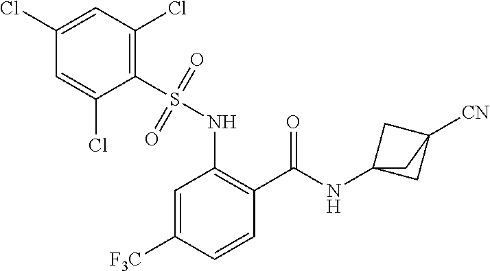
C1=C([F3C])C=CC(C(=O)NC23CC([CN])(C2)C3)=C1NS(C1=C(Cl)C=C(Cl)C=C1Cl)(=O)=O
